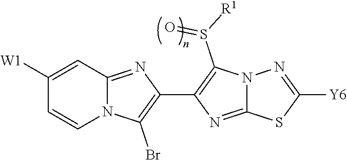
C1([W1])=CC2=NC(C3=C(S([R1])=O)N4C(=N3)SC([Y6])=N4)=C(Br)N2C=C1
